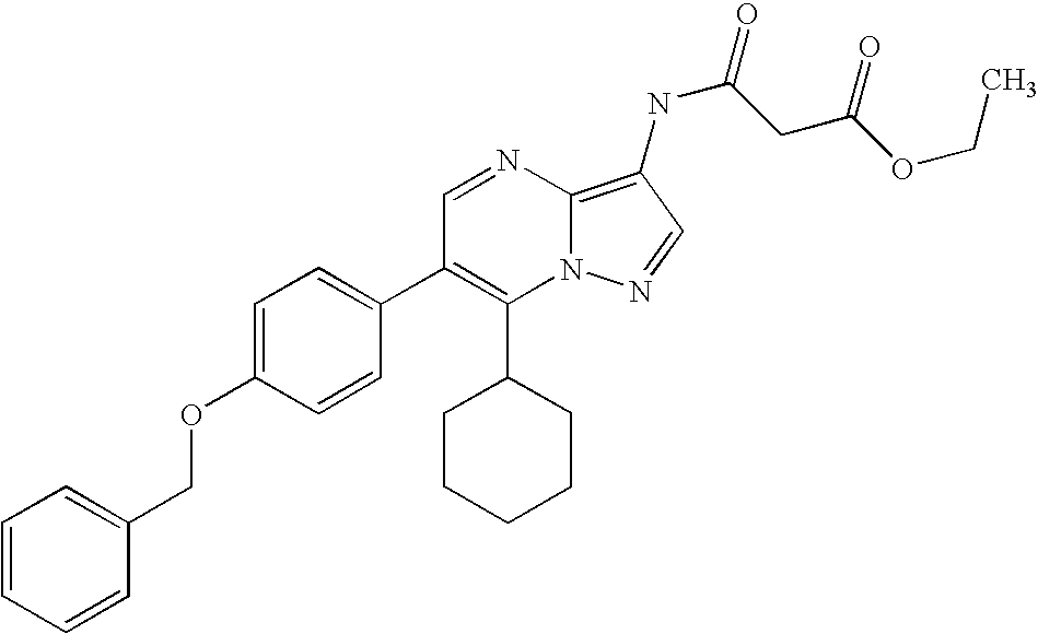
C1(C2CCCCC2)=C(C2=CC=C(OCC3=CC=CC=C3)C=C2)C=NC2=C(NC(CC(OCC)=O)=O)C=NN12
